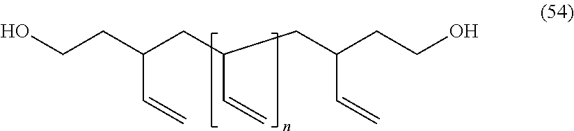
OCCC(CC(CC(CCO)C=C)C=C)C=C
